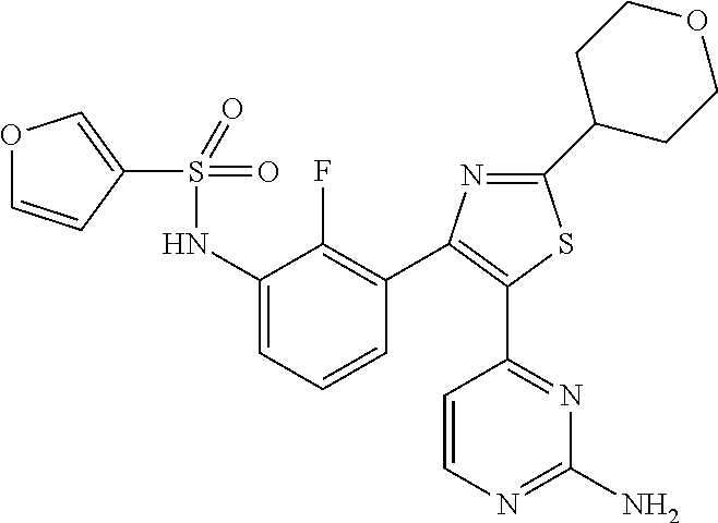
C1(C2CCOCC2)=NC(C2=C(F)C(NS(=O)(=O)C3=COC=C3)=CC=C2)=C(C2=NC(N)=NC=C2)S1
